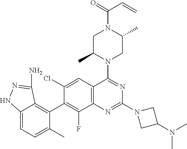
C12=C(C=C(Cl)C(C3=C4C(=CC=C3C)NN=C4N)=C1F)C(N1CC(C)N(C(=O)C=C)CC1C)=NC(N1CC(N(C)C)C1)=N2
